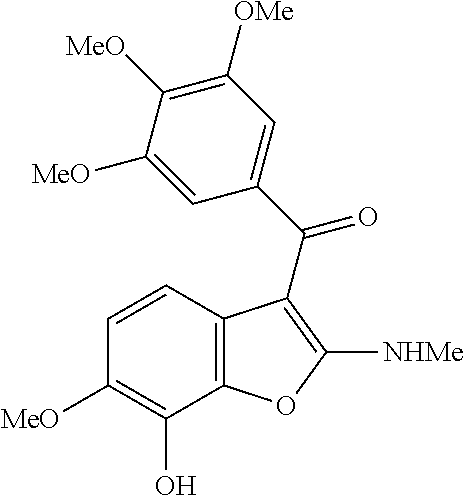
C12=C(C(O)=C([MeO])C=C1)OC([NHMe])=C2C(C1=CC([OMe])=C([MeO])C([MeO])=C1)=O
